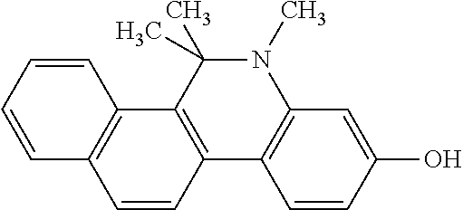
C1=CC(O)=CC2=C1C1=C(C(C)(C)N2C)C2=C(C=C1)C=CC=C2
